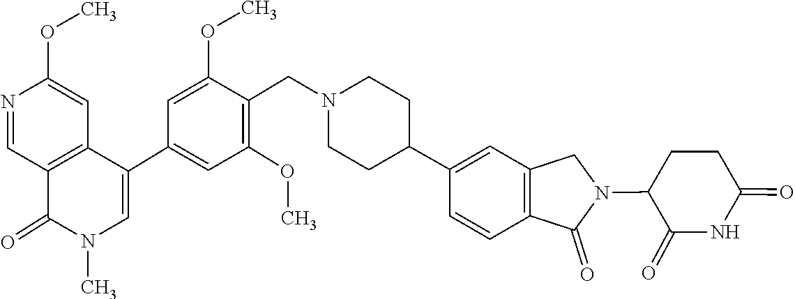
CN1C(=O)C2=C(C(C3=CC(OC)=C(CN4CCC(C5=CC6=C(C=C5)C(=O)N(C5C(=O)NC(=O)CC5)C6)CC4)C(OC)=C3)=C1)C=C(OC)N=C2
